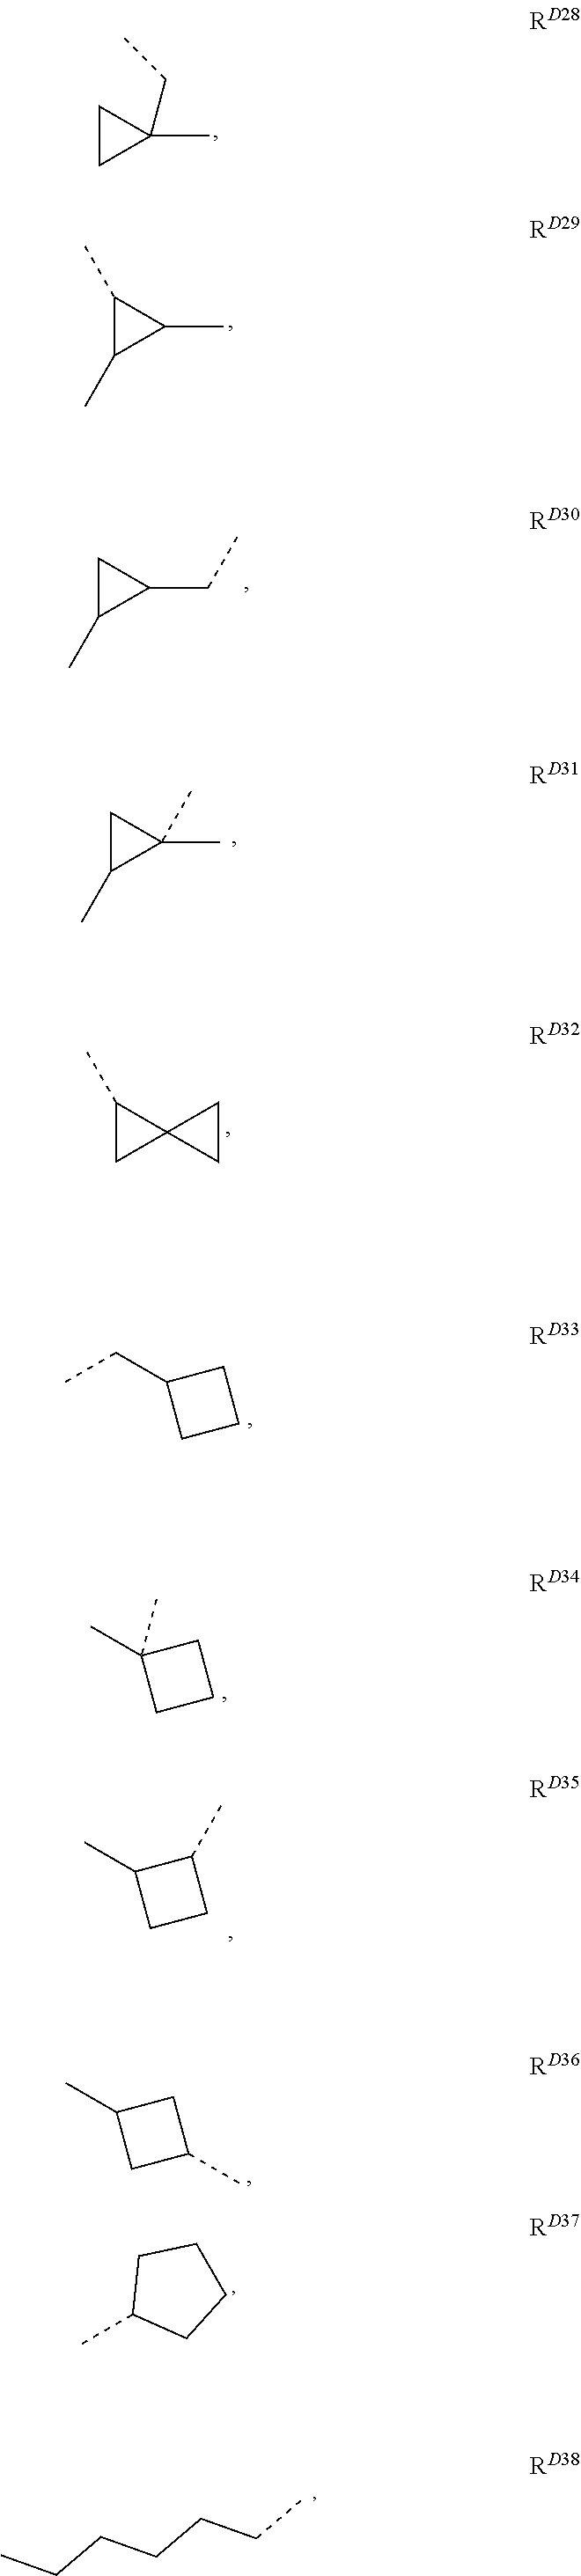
C1CC1(C)CC.C1(C)C(C)C1C.C1C(C)C1CC.C1C(C)C1(C)C.C1(C)CC12CC2.C1(CC)CCC1.CC1(C)CCC1.CC1CCC1C.CC1CC(C)C1.C1CCC(C)C1.CCCCCCC
